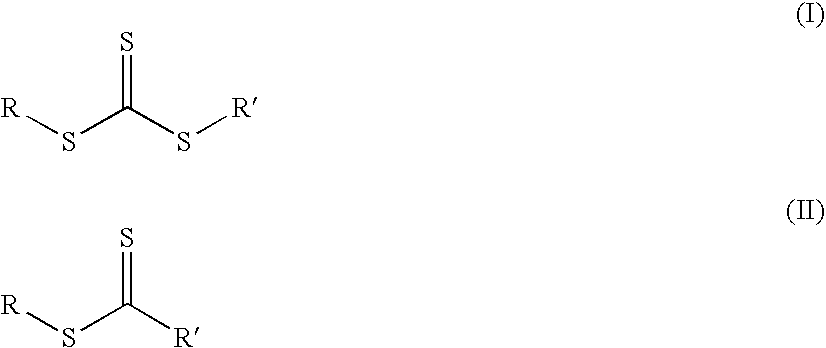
[R]SC(S[R])=S.[R]SC([R])=S
